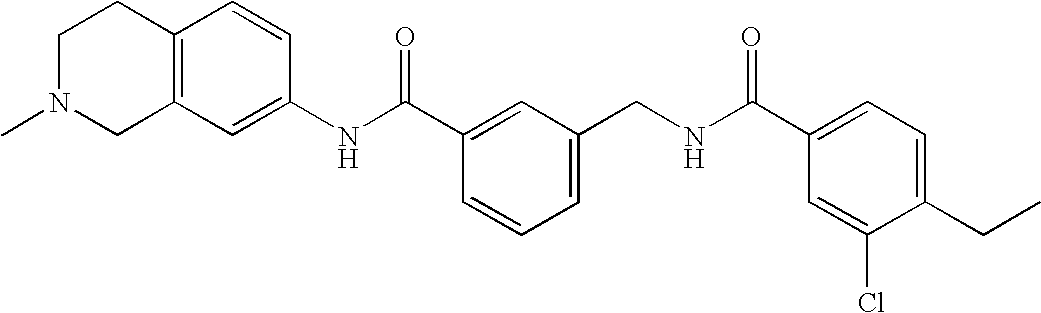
C1(NC(C2=CC(CNC(C3=CC=C(CC)C(Cl)=C3)=O)=CC=C2)=O)=CC2=C(C=C1)CCN(C)C2
